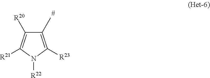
C1(C)=C([R23])N([R22])C([R21])=C1[R20]
